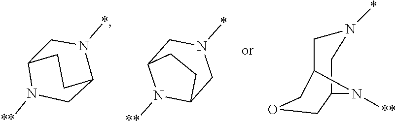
C1N([**])C2CN(*)C1CC2.C12N([**])C(CN(*)C1)CC2.C1C2N([**])C(CN1*)COC2
